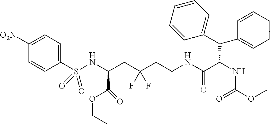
N(C(CC(CCNC(C(NC(OC)=O)C(C1=CC=CC=C1)C1=CC=CC=C1)=O)(F)F)C(OCC)=O)S(C1=CC=C([O2N])C=C1)(=O)=O
